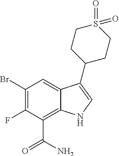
C1(Br)=C(F)C(C(=O)N)=C2C(=C1)C(C1CCS(=O)(=O)CC1)=CN2
